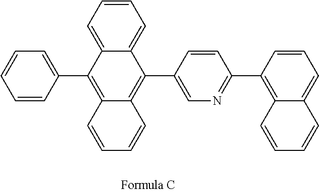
C1=CC(C2=C3C(=C(C4=CN=C(C5=C6C(=CC=C5)C=CC=C6)C=C4)C4=CC=CC=C24)C=CC=C3)=CC=C1
